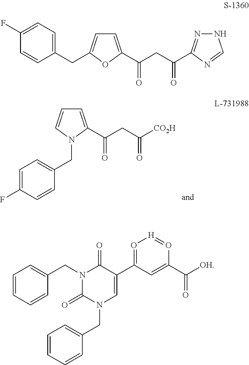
C1=C(C(CC(=O)[CO2H])=O)N(CC2=CC=C(F)C=C2)C=C1.C1(CC2=CC=C(C(CC(=O)C3=NNC=N3)=O)O2)=CC=C(F)C=C1.C1=CC=CC(CN2C(=O)N(CC3=CC=CC=C3)C=C(C3=O[H]=OC(C([OH])=O)=C3)C2=O)=C1
